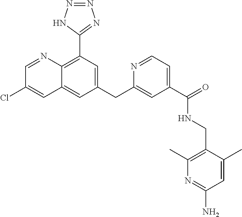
C1(CC2=CC(C(NCC3=C(C)N=C(N)C=C3C)=O)=CC=N2)=CC(C2=NN=NN2)=C2C(=C1)C=C(Cl)C=N2
